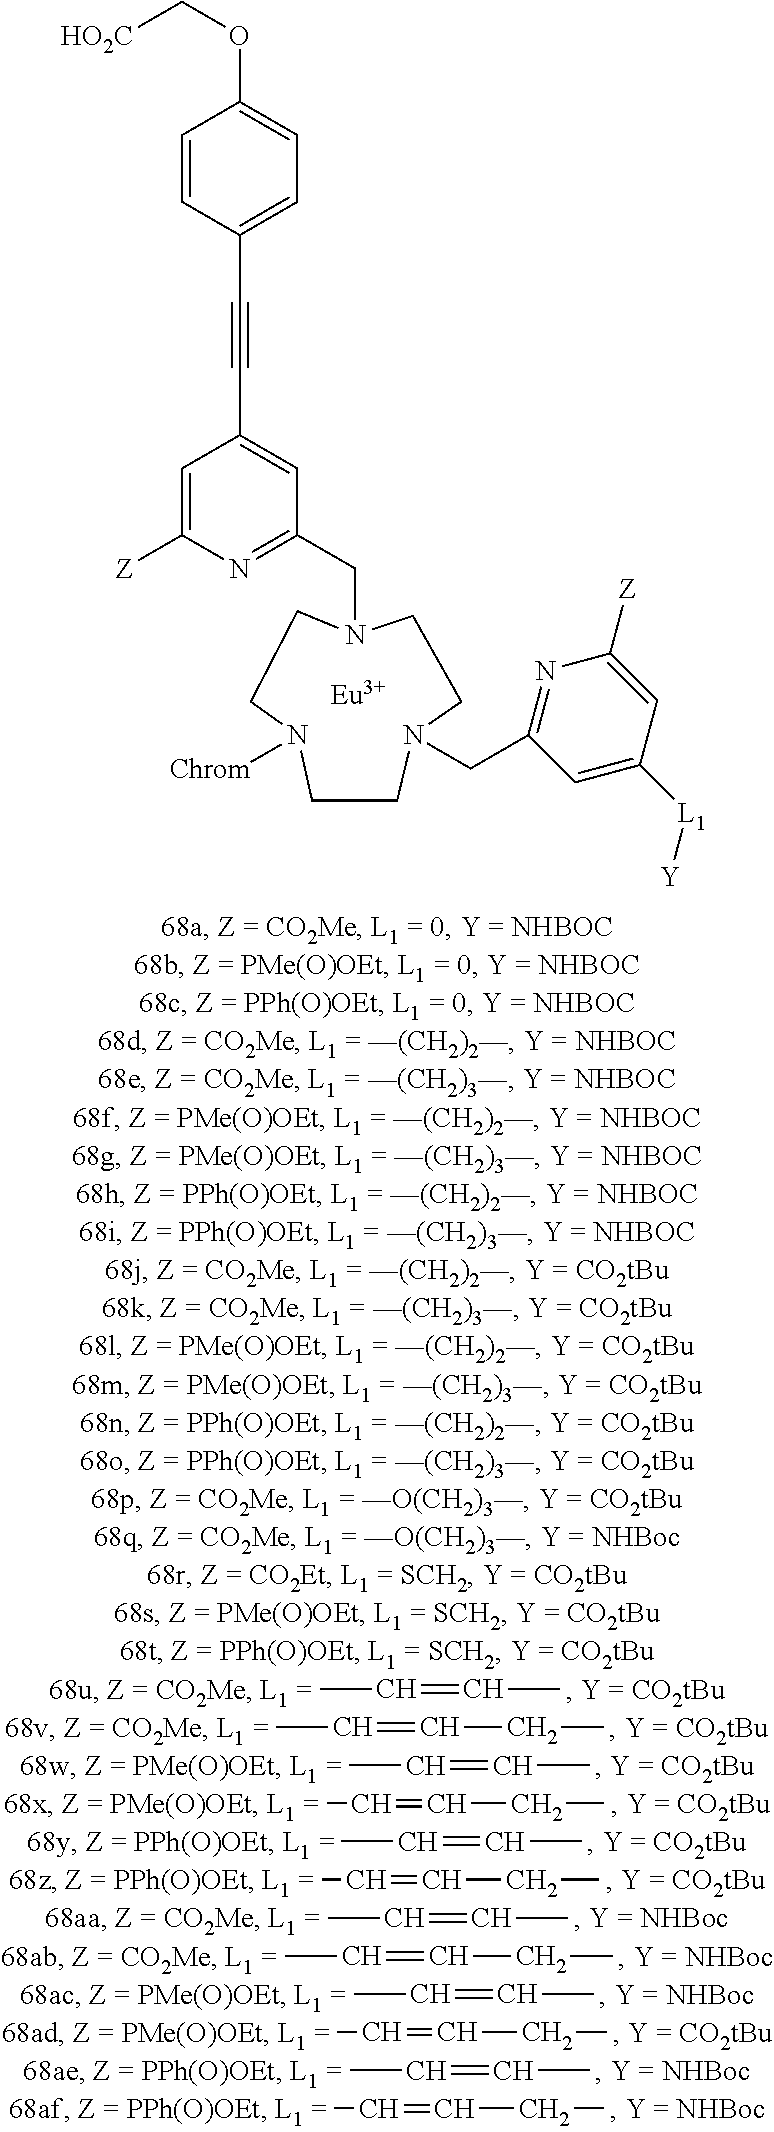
CC=CC.CC=CCC.CC=CC.CC=CCC.CC=CC.CC=CCC.CC=CC.CC=CCC.CC=CC.CC=CCC.CC=CC.CC=CCC.[HO2C]COC1=CC=C(C#CC2=CC(CN3CCN([Chrom])CCN(CC4=NC([Z])=CC([L1][Y])=C4)CC3)=NC([Z])=C2)C=C1.[Eu]
